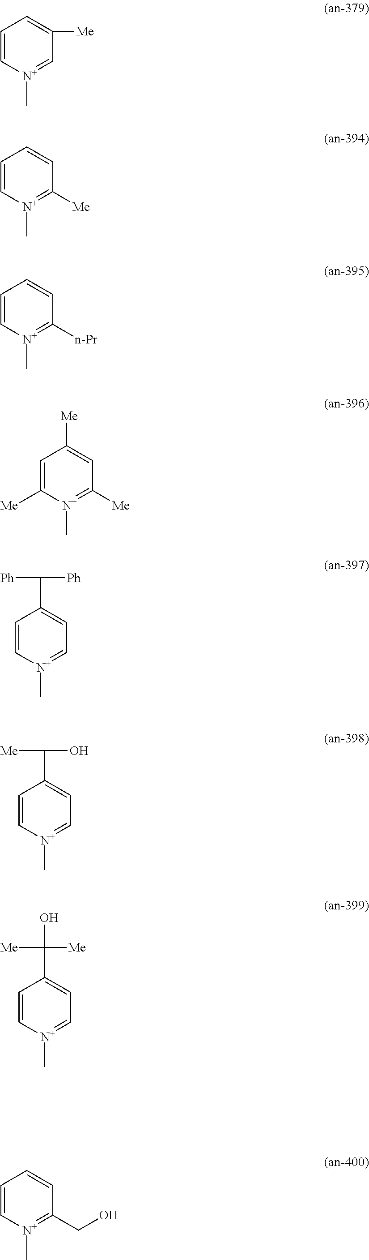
C1=[N+](C)C=CC=C1[Me].C1([Me])=[N+](C)C=CC=C1.C1([n-Pr])=[N+](C)C=CC=C1.C1([Me])=[N+](C)C([Me])=CC([Me])=C1.C1=[N+](C)C=CC(C([Ph])[Ph])=C1.C1=[N+](C)C=CC(C(O)[Me])=C1.C1=[N+](C)C=CC(C([Me])([Me])O)=C1.C1(CO)=[N+](C)C=CC=C1
